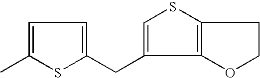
C1=C(C)SC(CC2=CSC3=C2OCC3)=C1
